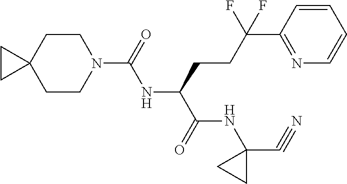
C1CN(C(NC(C(NC2(C#N)CC2)=O)CCC(C2=NC=CC=C2)(F)F)=O)CCC12CC2
